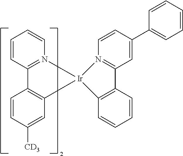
C1=CC2=N(C=C1)[Ir]1(C3=C2C=CC([CD3])=C3)N2=C(C=C(C3=CC=CC=C3)C=C2)C2=C1C=CC=C2
